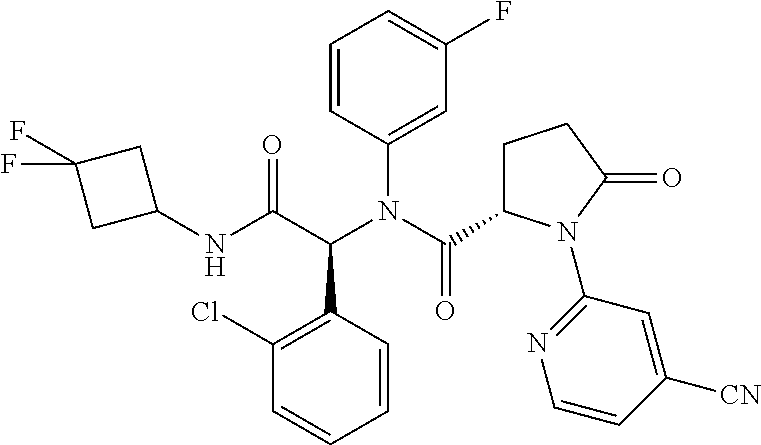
C1(Cl)=C(C(C(NC2CC(F)(F)C2)=O)N(C(C2CCC(=O)N2C2=NC=CC([CN])=C2)=O)C2=CC(F)=CC=C2)C=CC=C1
